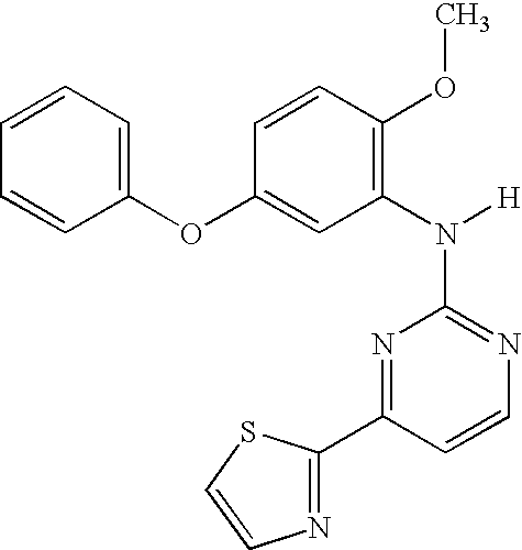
N1=C(N([H])C2=C(OC)C=CC(OC3=CC=CC=C3)=C2)N=C(C2=NC=CS2)C=C1
